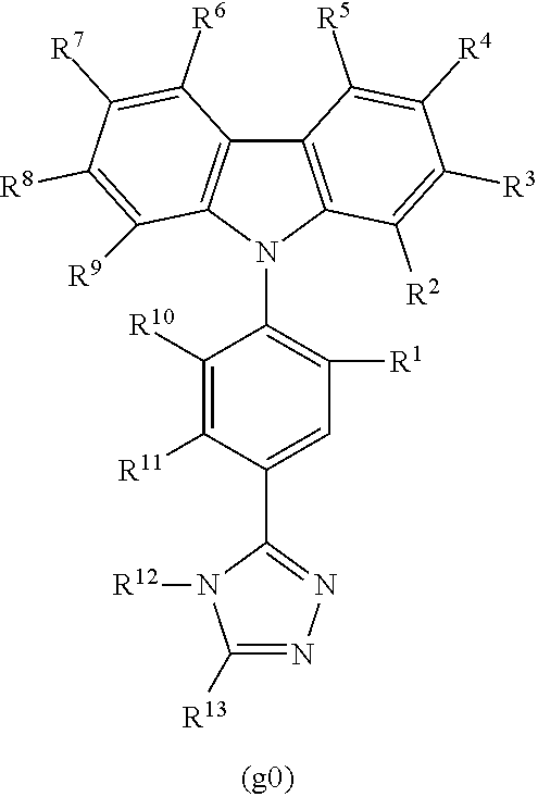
C12=C(N(C3=C([R1])C=C(C4=NN=C([R13])N4[R12])C([R11])=C3[R10])C3=C1C([R5])=C([R4])C([R3])=C3[R2])C([R9])=C([R8])C([R7])=C2[R6]
